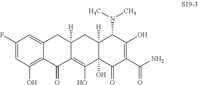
C1(F)=CC(O)=C2C(=C1)CC1([H])C(=C(O)C3(O)C([H])(C1)C(N(C)C)C(O)=C(C(N)=O)C3=O)C2=O
